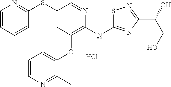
C1(SC2=NC=CC=C2)=CC(OC2=CC=CN=C2C)=C(NC2=NC(C(O)CO)=NS2)N=C1.Cl
